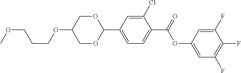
C(OC1COC(C2=CC=C(C(OC3=CC(F)=C(F)C(F)=C3)=O)C(Cl)=C2)OC1)CCOC
